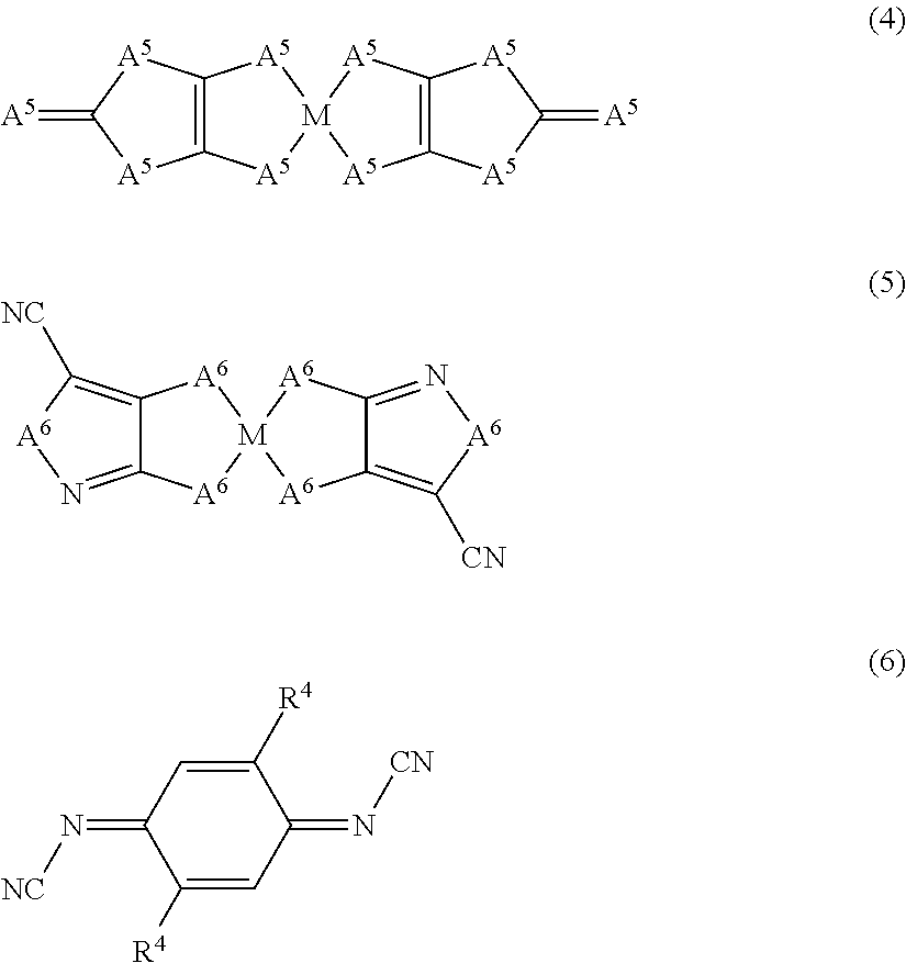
C12=C([A5]C(=[A5])[A5]1)[A5][M]1([A5]2)[A5]C2=C([A5]1)[A5]C(=[A5])[A5]2.C12=N[A6]C([NC])=C1[A6][M]1([A6]2)[A6]C2=N[A6]C([CN])=C2[A6]1.C1=C([R4])C(=N[NC])C=C([R4])C1=N[CN]
